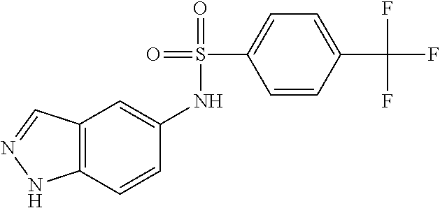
C12=C(C=CC(NS(=O)(C3=CC=C(C(F)(F)F)C=C3)=O)=C1)NN=C2
